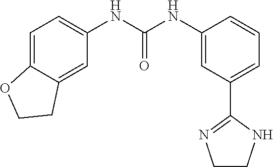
C1=C2C(=CC(NC(NC3=CC(C4=NCCN4)=CC=C3)=O)=C1)CCO2
